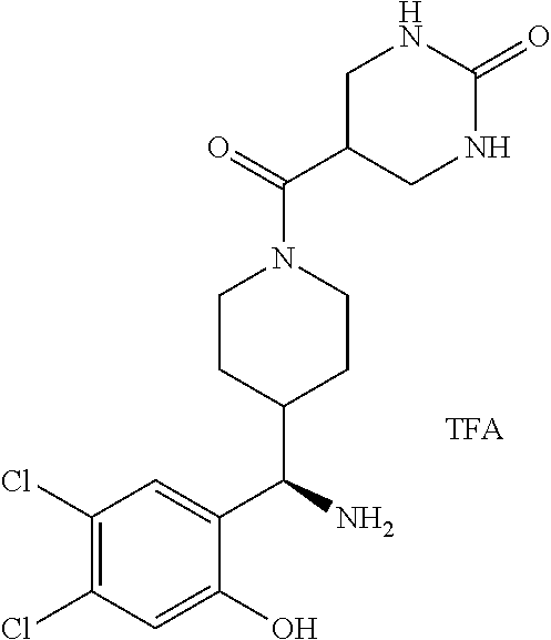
C1(Cl)=C(Cl)C=C(O)C(C(N)C2CCN(C(=O)C3CNC(=O)NC3)CC2)=C1
